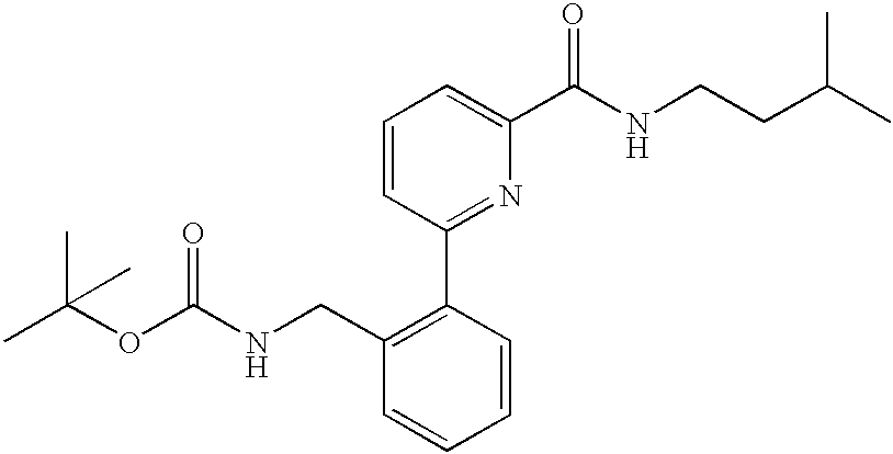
CC(OC(NCC1=C(C2=NC(C(NCCC(C)C)=O)=CC=C2)C=CC=C1)=O)(C)C
